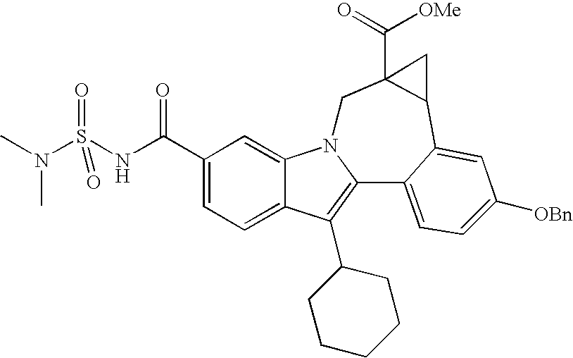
C1(C(NS(N(C)C)(=O)=O)=O)=CC=C2C(=C1)N1C(=C2C2CCCCC2)C2=CC=C([OBn])C=C2C2C(C([OMe])=O)(C1)C2
